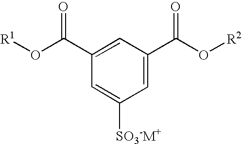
[R1]OC(C1=CC(C(O[R2])=O)=CC([SO3-M+])=C1)=O
